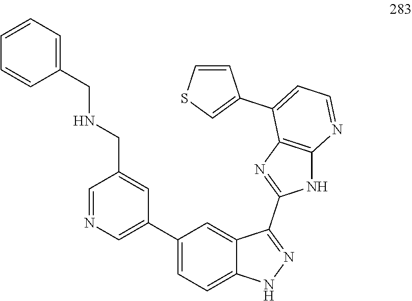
C1(CNCC2=CC=CC=C2)=CC(C2=CC=C3C(=C2)C(C2=NC4=C(N2)N=CC=C4C2=CSC=C2)=NN3)=CN=C1
